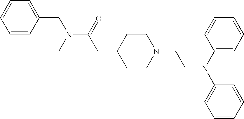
C1=CC(CN(C(CC2CCN(CCN(C3=CC=CC=C3)C3=CC=CC=C3)CC2)=O)C)=CC=C1
